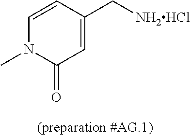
C1=CC(C[NH2HCl])=CC(=O)N1C
